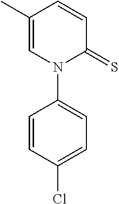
C1=CC(C)=CN(C2=CC=C(Cl)C=C2)C1=S
